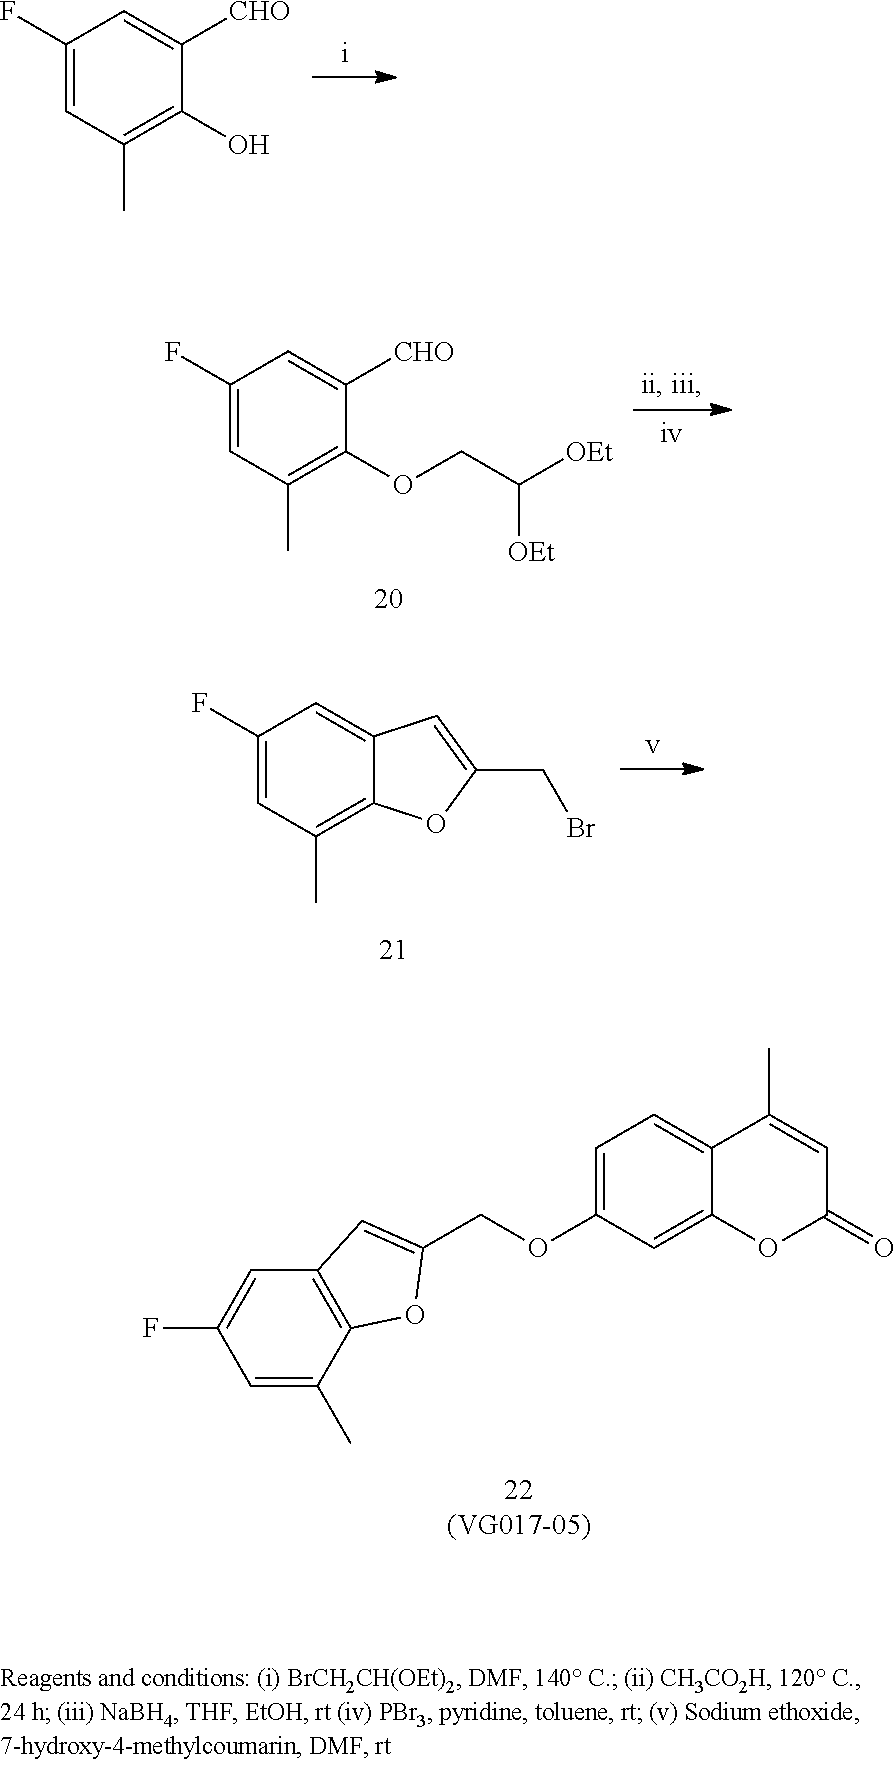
C1(F)=CC(C)=C(O)C([CHO])=C1.C1(F)=CC(C)=C(OCC([OEt])[OEt])C([CHO])=C1.C1(F)=CC(C)=C2C(=C1)C=C(CBr)O2.C1=C(C)C2=C(C=C1F)C=C(COC1=CC=C3C(=C1)OC(=O)C=C3C)O2
